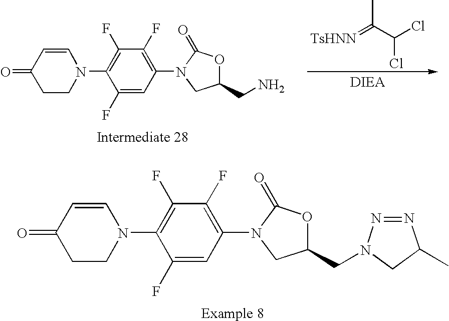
C(C(Cl)Cl)(=[TsHNN])C.C1(F)=CC(N2C(=O)OC(CN)C2)=C(F)C(F)=C1N1CCC(=O)C=C1.C1(F)=CC(N2C(=O)OC(CN3CC(C)N=N3)C2)=C(F)C(F)=C1N1CCC(=O)C=C1
